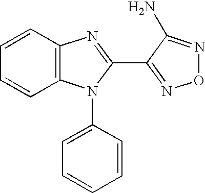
C1=CC2=C(C=C1)N(C1=CC=CC=C1)C(C1=NON=C1N)=N2
